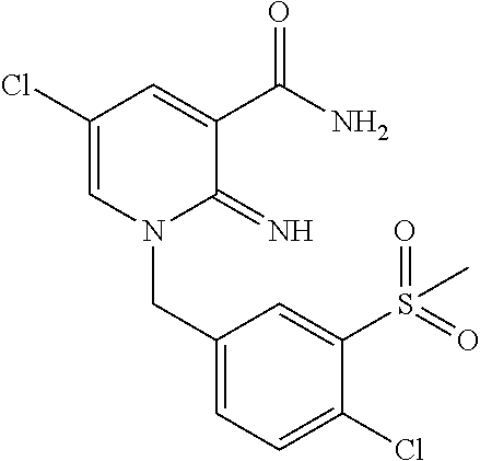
C1(Cl)=CN(CC2=CC=C(Cl)C(S(=O)(=O)C)=C2)C(=N)C(C(N)=O)=C1
